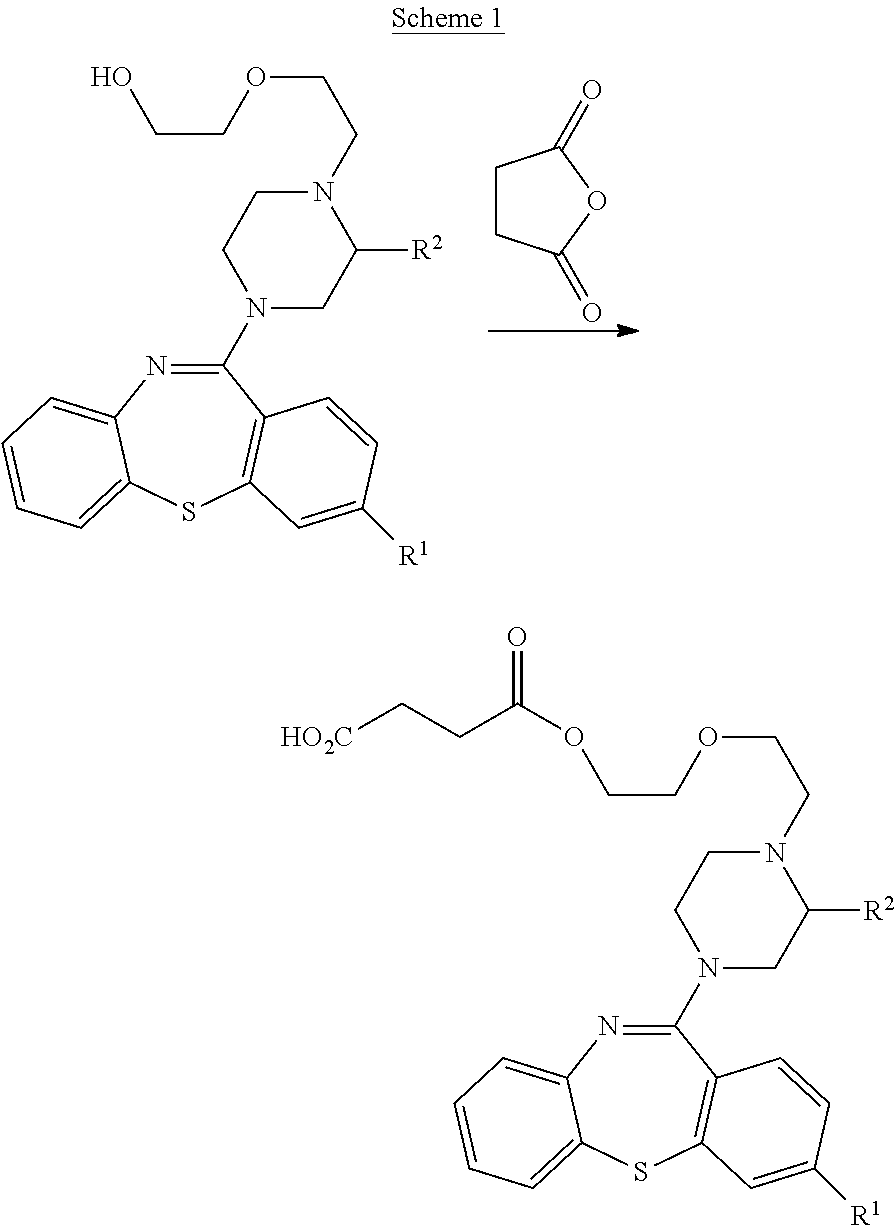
C1(N2CC([R2])N(CCOCCO)CC2)=NC2=CC=CC=C2SC2=C1C=CC([R1])=C2.C1CC(=O)OC1=O.C1(N2CC([R2])N(CCOCCOC(CC[HO2C])=O)CC2)=NC2=CC=CC=C2SC2=C1C=CC([R1])=C2
